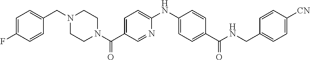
C1(F)=CC=C(CN2CCN(C(C3=CC=C(NC4=CC=C(C(=O)NCC5=CC=C([CN])C=C5)C=C4)N=C3)=O)CC2)C=C1
